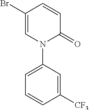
C1=CC(Br)=CN(C2=CC=CC([CF3])=C2)C1=O
